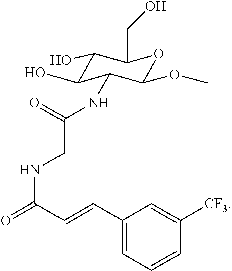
C1(O)C(O)C(NC(CNC(=O)C=CC2=CC=CC([CF3])=C2)=O)C(OC)OC1CO
